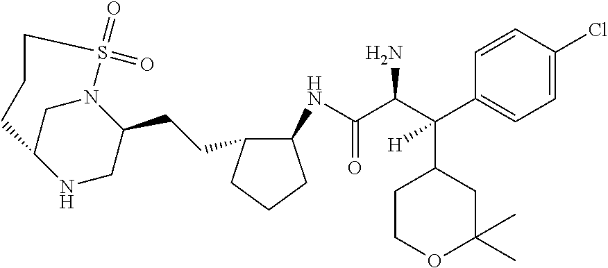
C(C(C(C1=CC=C(Cl)C=C1)(C1CCOC(C)(C)C1)[H])N)(=O)NC1C(CCC2CNC3CN2S(=O)(=O)CCC3)CCC1
